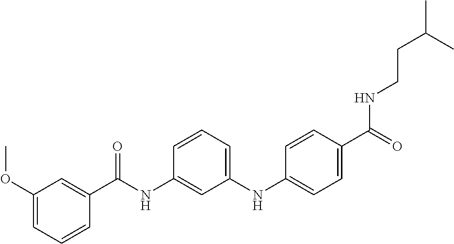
C1=C(C(=O)NCCC(C)C)C=CC(NC2=CC=CC(NC(C3=CC(OC)=CC=C3)=O)=C2)=C1
